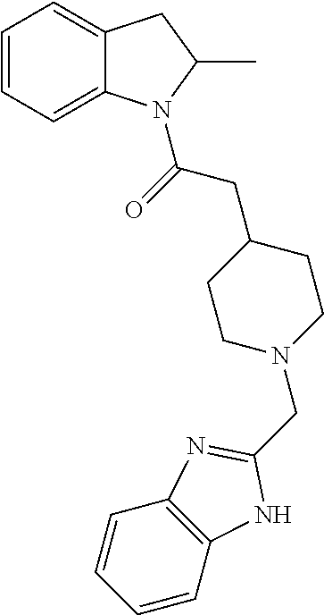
C12=CC=CC=C1CC(C)N2C(=O)CC1CCN(CC2=NC3=C(C=CC=C3)N2)CC1
